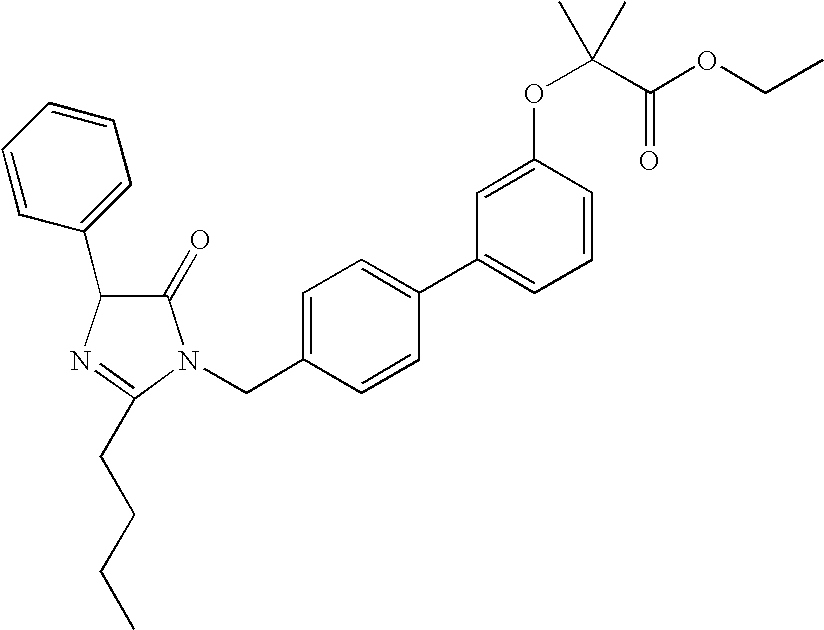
C1(=O)N(CC2=CC=C(C3=CC=CC(OC(C(=O)OCC)(C)C)=C3)C=C2)C(CCCC)=NC1C1=CC=CC=C1
